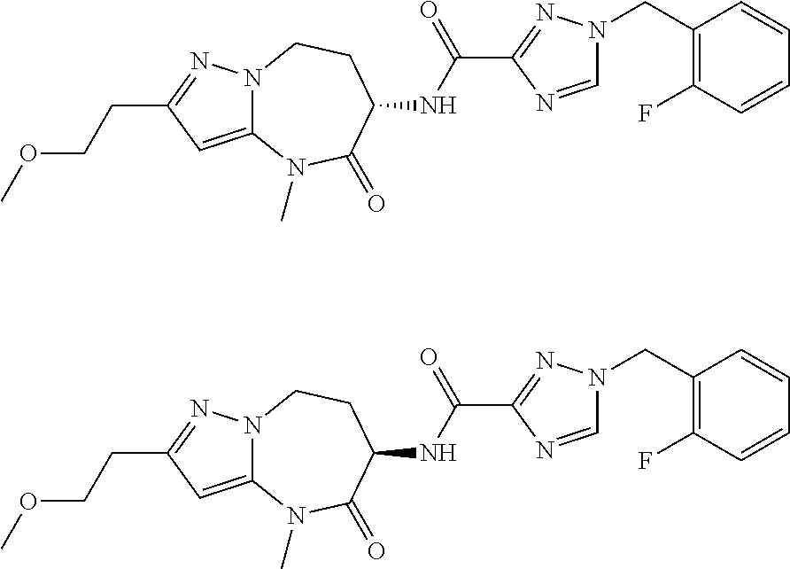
C(CC1=NN2C(=C1)N(C)C(=O)C(NC(C1=NN(CC3=C(F)C=CC=C3)C=N1)=O)CC2)OC.C(CC1=NN2C(=C1)N(C)C(=O)C(NC(C1=NN(CC3=C(F)C=CC=C3)C=N1)=O)CC2)OC
